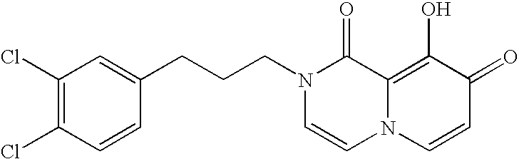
N1(CCCC2=CC(Cl)=C(Cl)C=C2)C=CN2C(=C(O)C(=O)C=C2)C1=O
